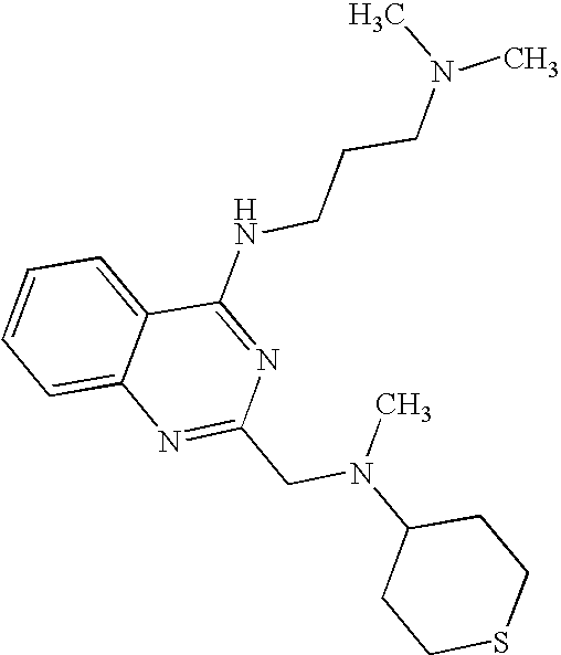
C1=CC=C2C(=C1)N=C(CN(C1CCSCC1)C)N=C2NCCCN(C)C
